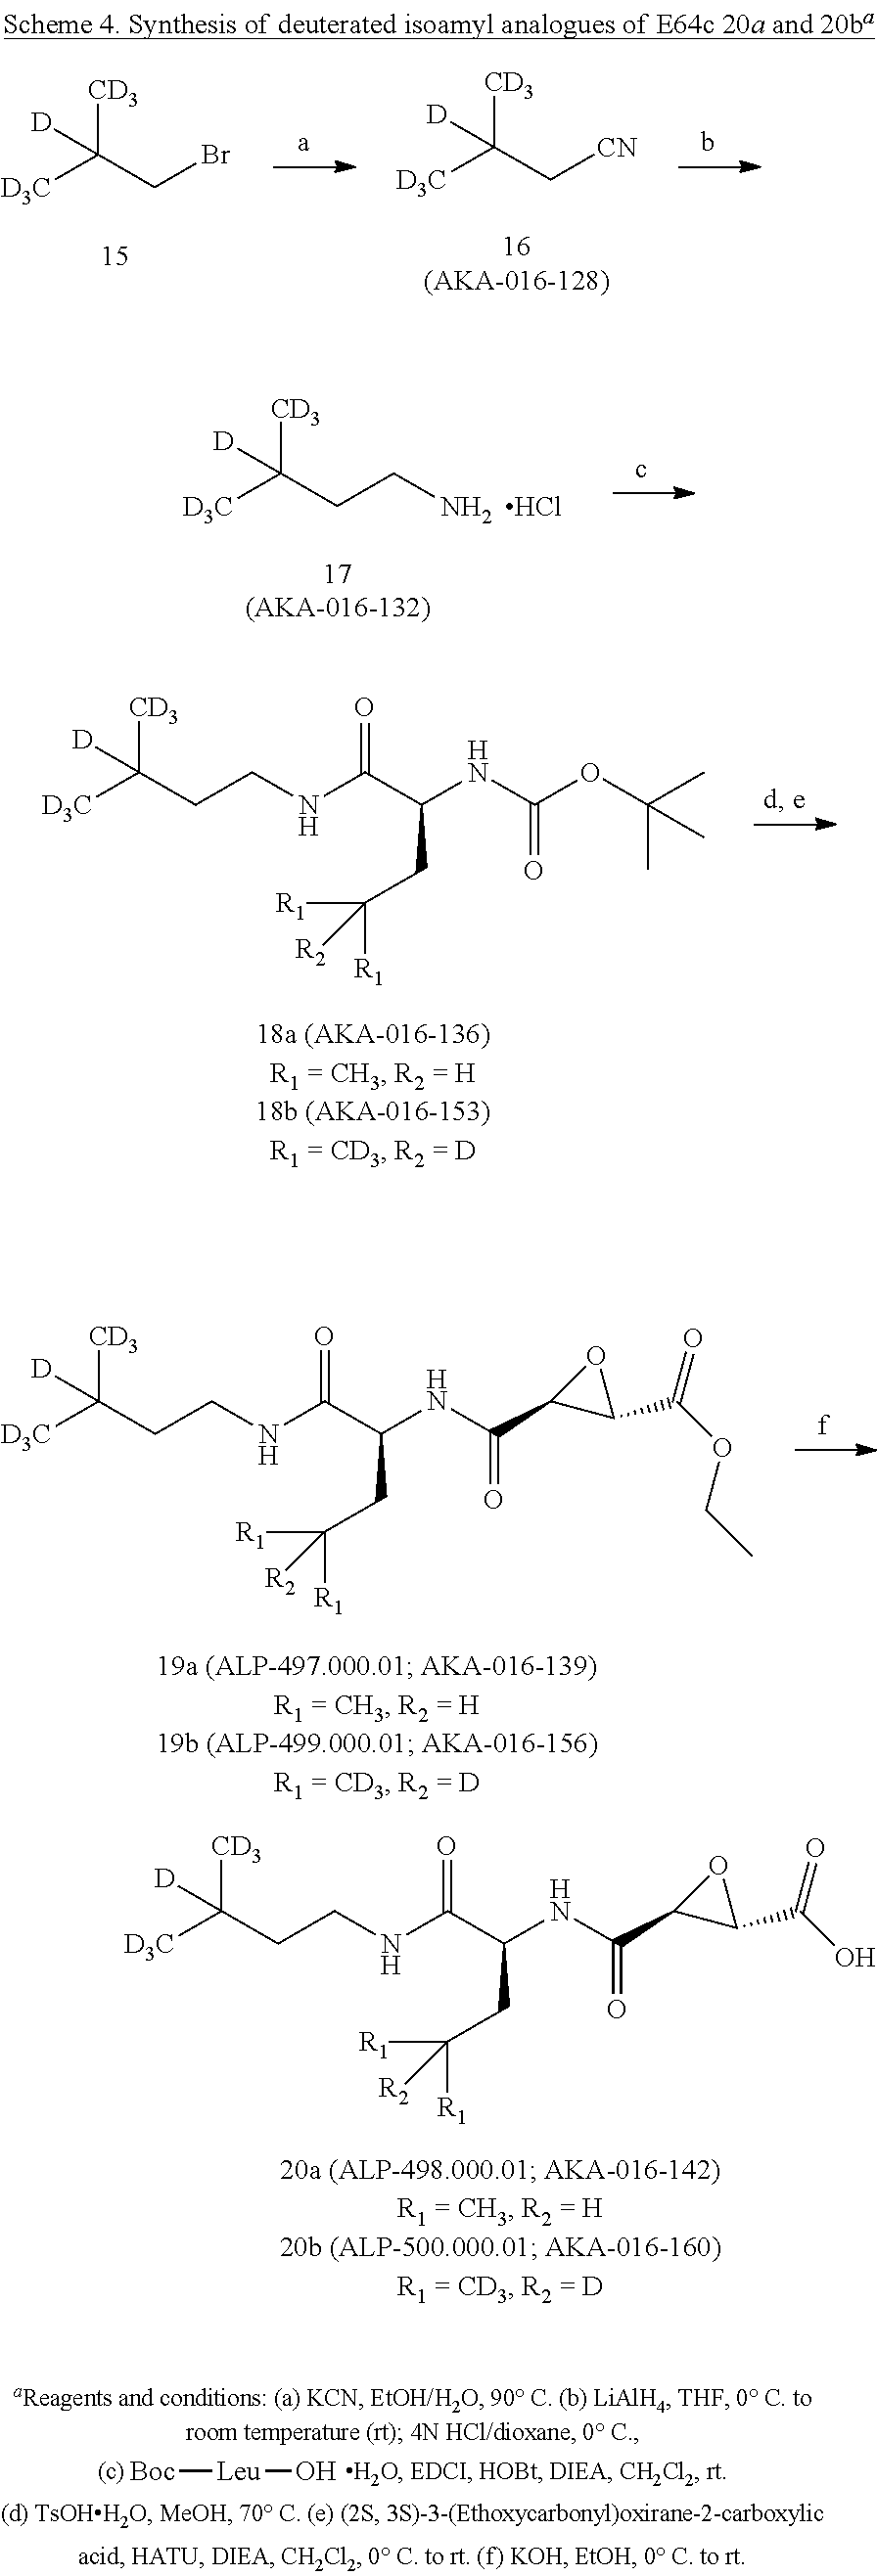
[CD3]C(C[CN])([D3C])[D].[CD3]C(CBr)([D3C])[D].[CD3]C(CCN)([D3C])[D].Cl.[Boc][Leu]O.[CD3]C(CCNC(C(NC(OC(C)(C)C)=O)CC([R1])([R1])[R2])=O)([D3C])[D].[CD3]C(CCNC(C(NC(C1C(C(OCC)=O)O1)=O)CC([R1])([R1])[R2])=O)([D3C])[D].[CD3]C(CCNC(C(NC(C1C(C(O)=O)O1)=O)CC([R1])([R1])[R2])=O)([D3C])[D]
